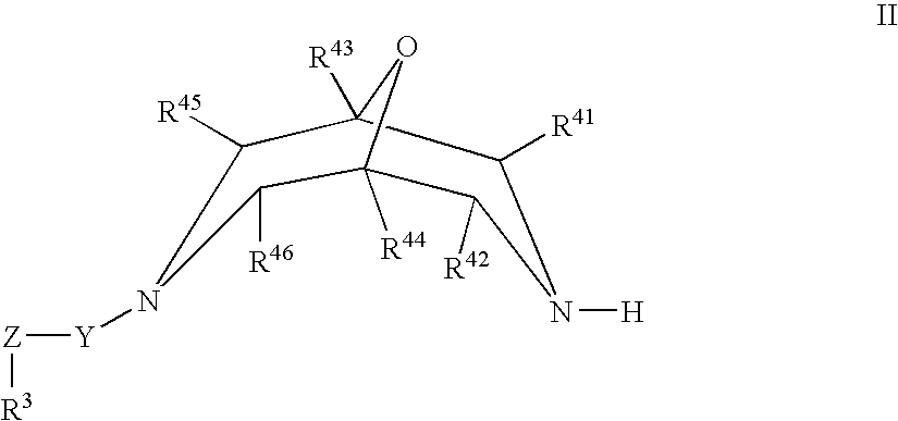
O1C2([R43])C([R41])N([H])C([R42])C1([R44])C([R46])N([Y][Z][R3])C2[R45]
